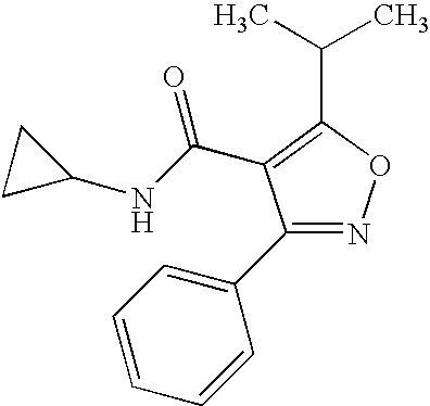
C1(C2=CC=CC=C2)=NOC(C(C)C)=C1C(=O)NC1CC1
